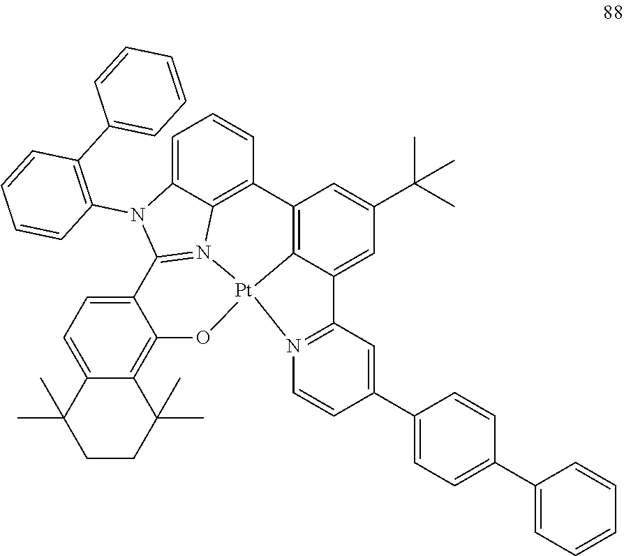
C12=C3C(=CC(C(C)(C)C)=C1)C1=N(C=CC(C4=CC=C(C5=CC=CC=C5)C=C4)=C1)[Pt]31N3=C(N(C4=C(C5=CC=CC=C5)C=CC=C4)C4=CC=CC2=C43)C2=CC=C3C(=C2O1)C(C)(C)CCC3(C)C
